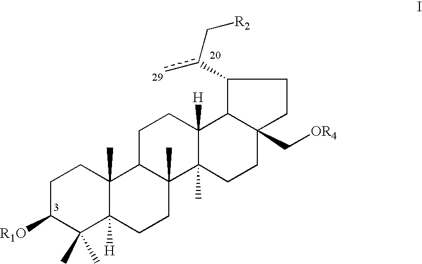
C1C([R1O])C(C)(C)C2([H])C(C)(C1)C1C(C)(CC2)C2(C)C([H])(CC1)C1C(c(c)C[R2])CCC1(C[OR4])CC2
